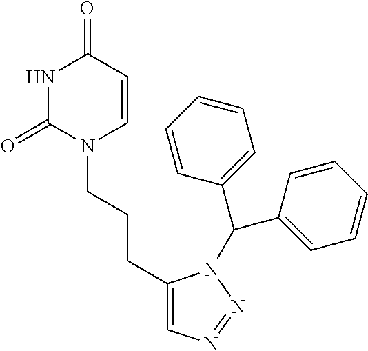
N1C(=O)N(CCCC2=CN=NN2C(C2=CC=CC=C2)C2=CC=CC=C2)C=CC1=O
